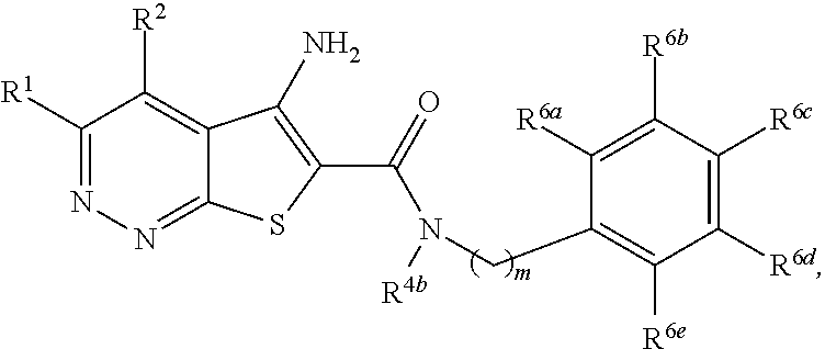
C1([R1])=NN=C2C(=C1[R2])C(N)=C(C(=O)N(CC1=C([R6e])C([R6d])=C([R6c])C([R6b])=C1[R6a])[R4b])S2
